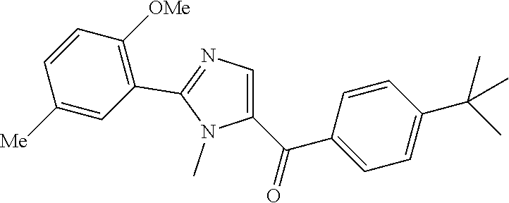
C1(C(C2=CC=C(C(C)(C)C)C=C2)=O)=CN=C(C2=C([OMe])C=CC([Me])=C2)N1C
